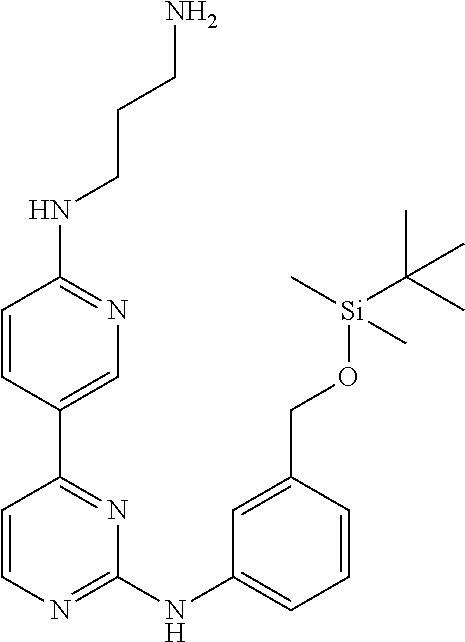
C1=CC(C2=NC(NC3=CC=CC(CO[Si](C(C)(C)C)(C)C)=C3)=NC=C2)=CN=C1NCCCN
